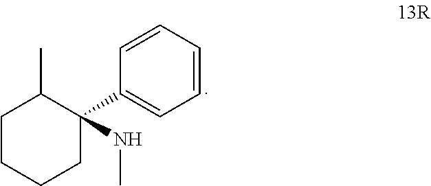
N(C)C1(C2=CC=CC=C2)C(C)CCCC1
